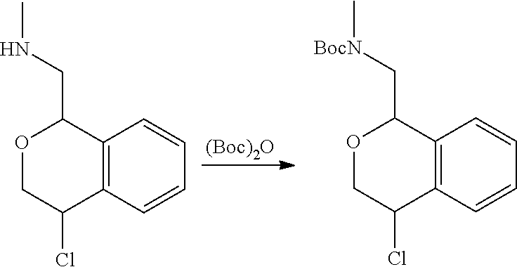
C12=C(C=CC=C1)C(Cl)COC2CNC.C12=C(C=CC=C1)C(Cl)COC2C[BocN]C.[(Boc)2O]
